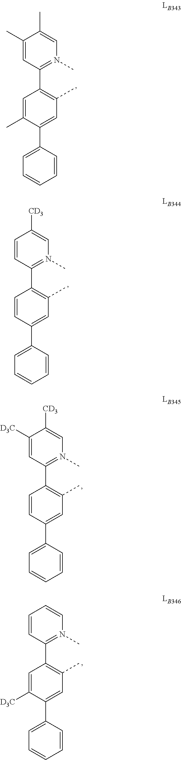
C1=CC(C2=N(C)C=C([CD3])C=C2)=C(C)C=C1C1=CC=CC=C1.C1=CC(C2=N(C)C=C([CD3])C([D3C])=C2)=C(C)C=C1C1=CC=CC=C1.C1([D3C])=CC(C2=N(C)C=CC=C2)=C(C)C=C1C1=CC=CC=C1.C1(C)=CC(C2=N(C)C=C(C)C(C)=C2)=C(C)C=C1C1=CC=CC=C1
